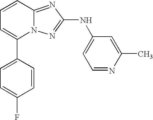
C1(C2=CC=CC3=NC(NC4=CC=NC(C)=C4)=NN23)=CC=C(F)C=C1
